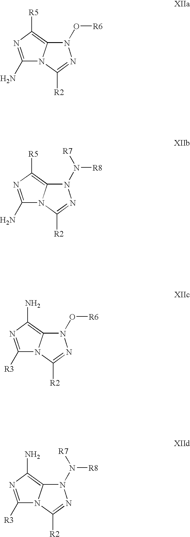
N1(O[R6])C2=C([R5])N=C(N)N2C([R2])=N1.N1(N([R8])[R7])C2=C([R5])N=C(N)N2C([R2])=N1.N1(O[R6])C2=C(N)N=C([R3])N2C([R2])=N1.N1(N([R8])[R7])C2=C(N)N=C([R3])N2C([R2])=N1
